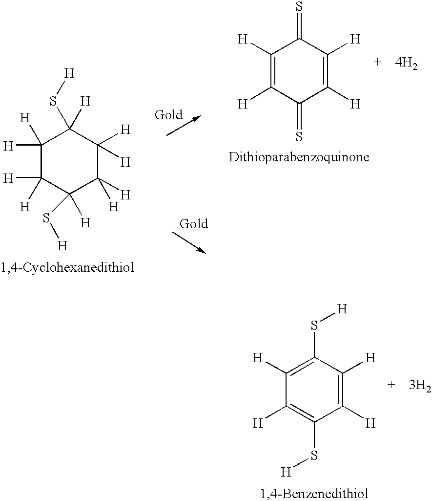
C1([H])([H])C([H])([H])C(S[H])([H])C([H])([H])C([H])([H])C1(S[H])[H].C1([H])=C([H])C(=S)C([H])=C([H])C1=S.[4H2].C1([H])=C(S[H])C([H])=C([H])C(S[H])=C1[H].[3H2]
